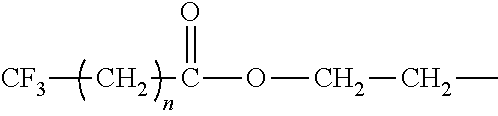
[CF3]CC(OCCC)=O
